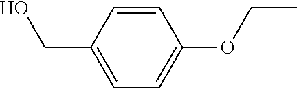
C1=CC(CO)=CC=C1OCC
